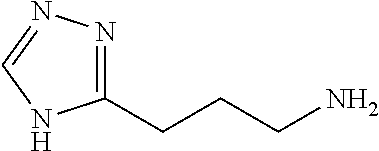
N1=C(CCCN)NC=N1
